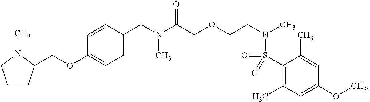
C1(CN(C(COCCN(C)S(=O)(C2=C(C)C=C(OC)C=C2C)=O)=O)C)=CC=C(OCC2CCCN2C)C=C1
